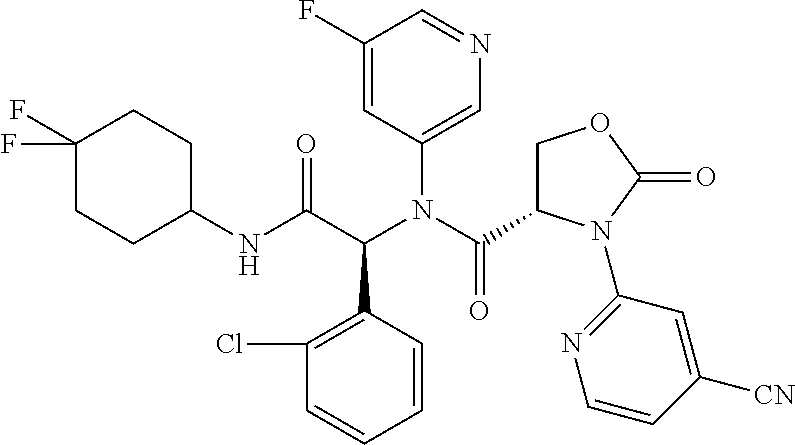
C1(Cl)=C(C(C(NC2CCC(F)(F)CC2)=O)N(C(C2COC(=O)N2C2=NC=CC([CN])=C2)=O)C2=CN=CC(F)=C2)C=CC=C1
